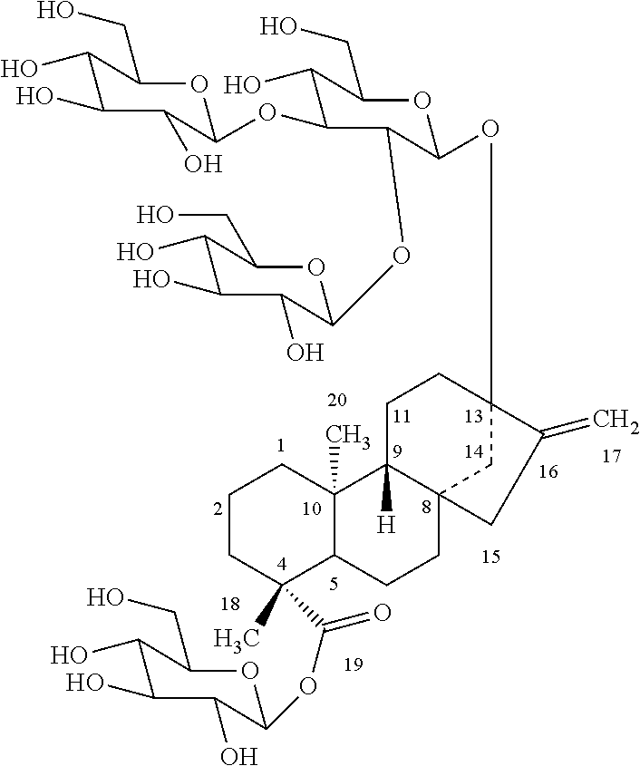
C1C2([H])C3(CC(OC4OC(CO)C(O)C(OC5OC(CO)C(O)C(O)C5O)C4OC4OC(CO)C(O)C(O)C4O)(C1)C(=C)C3)CCC1C2(C)CCCC1(C)C(=O)OC1OC(CO)C(O)C(O)C1O
